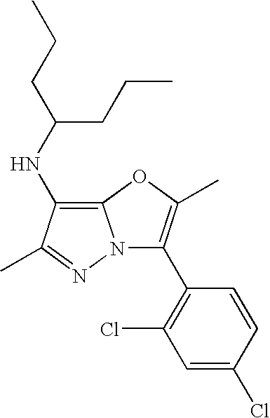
C12=C(NC(CCC)CCC)C(C)=NN1C(C1=C(Cl)C=C(Cl)C=C1)=C(C)O2
